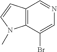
C12=C(C(Br)=CN=C1)N(C)C=C2
